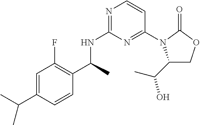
N1=C(NC(C)C2=C(F)C=C(C(C)C)C=C2)N=C(N2C(C(C)O)COC2=O)C=C1
